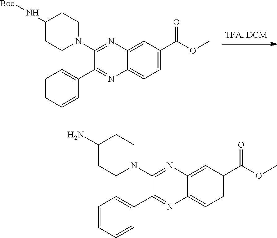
C1(N2CCC(N[Boc])CC2)=NC2=CC(C(OC)=O)=CC=C2N=C1C1=CC=CC=C1.C1(N2CCC(N)CC2)=NC2=CC(C(OC)=O)=CC=C2N=C1C1=CC=CC=C1
